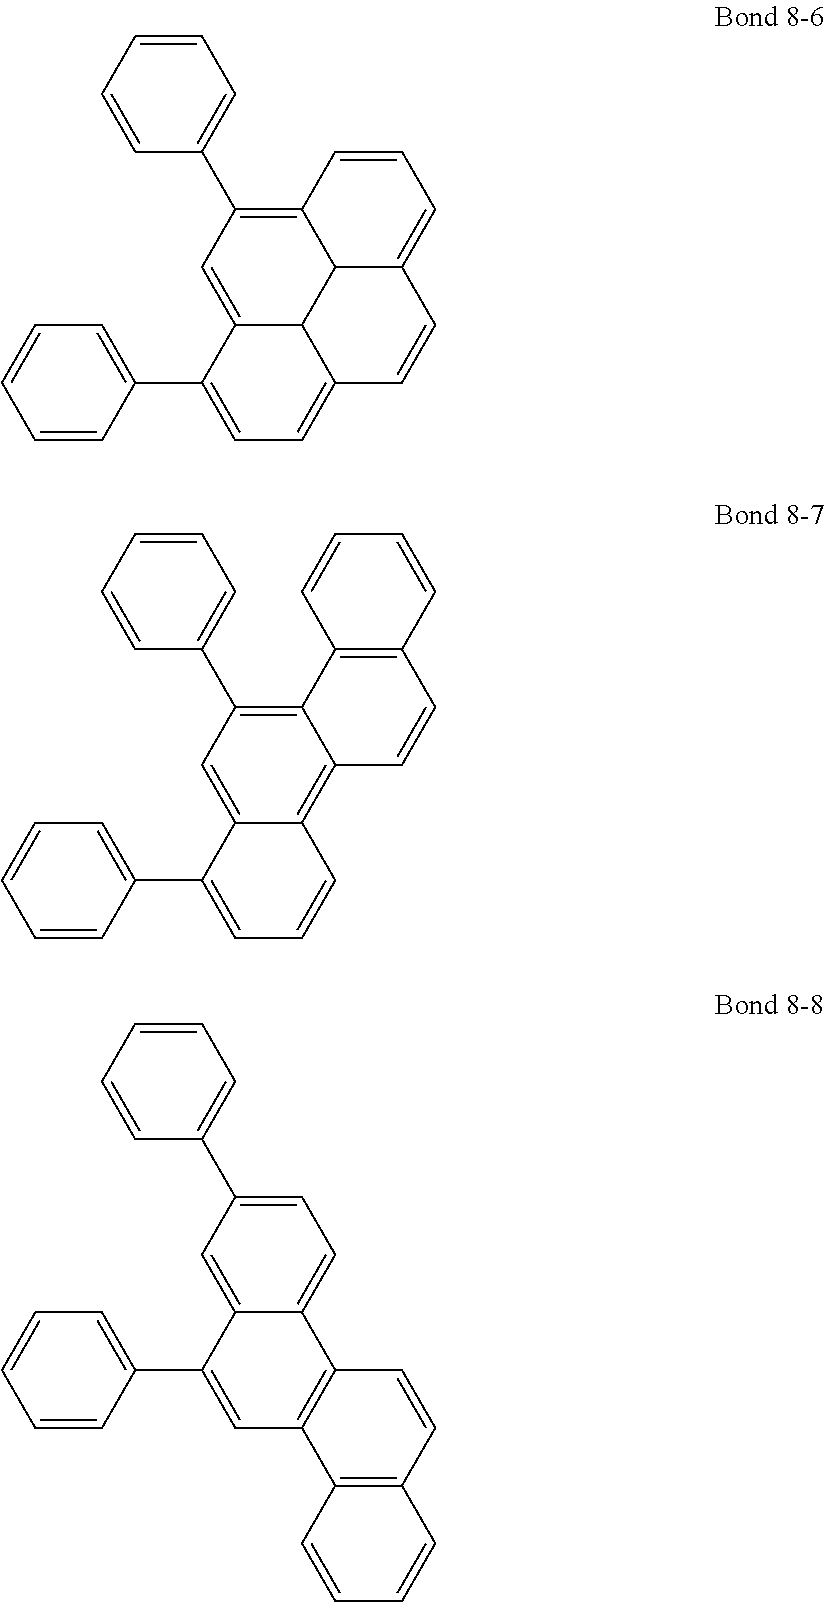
C1=C(C2=C3C4C5C(=C2)C(C2=CC=CC=C2)=CC=C5C=CC4=CC=C3)C=CC=C1.C1=C(C2=C3C(=C4C(=C2)C(C2=CC=CC=C2)=CC=C4)C=CC2=C3C=CC=C2)C=CC=C1.C1=C(C2=CC=C3C(=C2)C(C2=CC=CC=C2)=CC2=C3C=CC3=C2C=CC=C3)C=CC=C1
